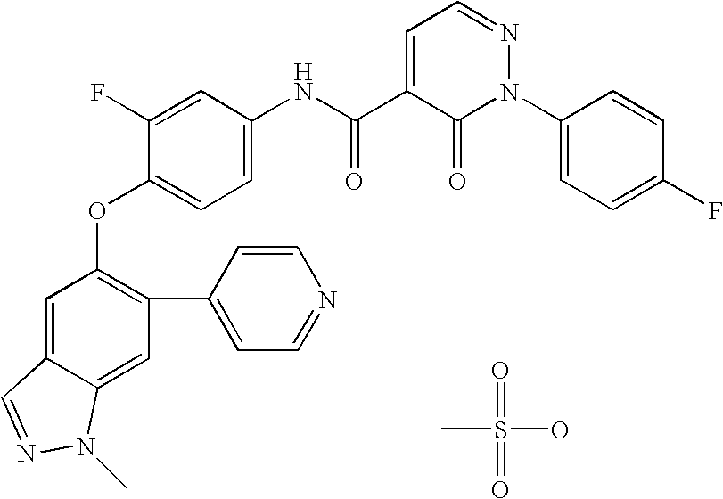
CS(=O)(O)=O.C1=C2C(=CC(C3=CC=NC=C3)=C1OC1=CC=C(NC(C3=CC=NN(C4=CC=C(F)C=C4)C3=O)=O)C=C1F)N(C)N=C2
